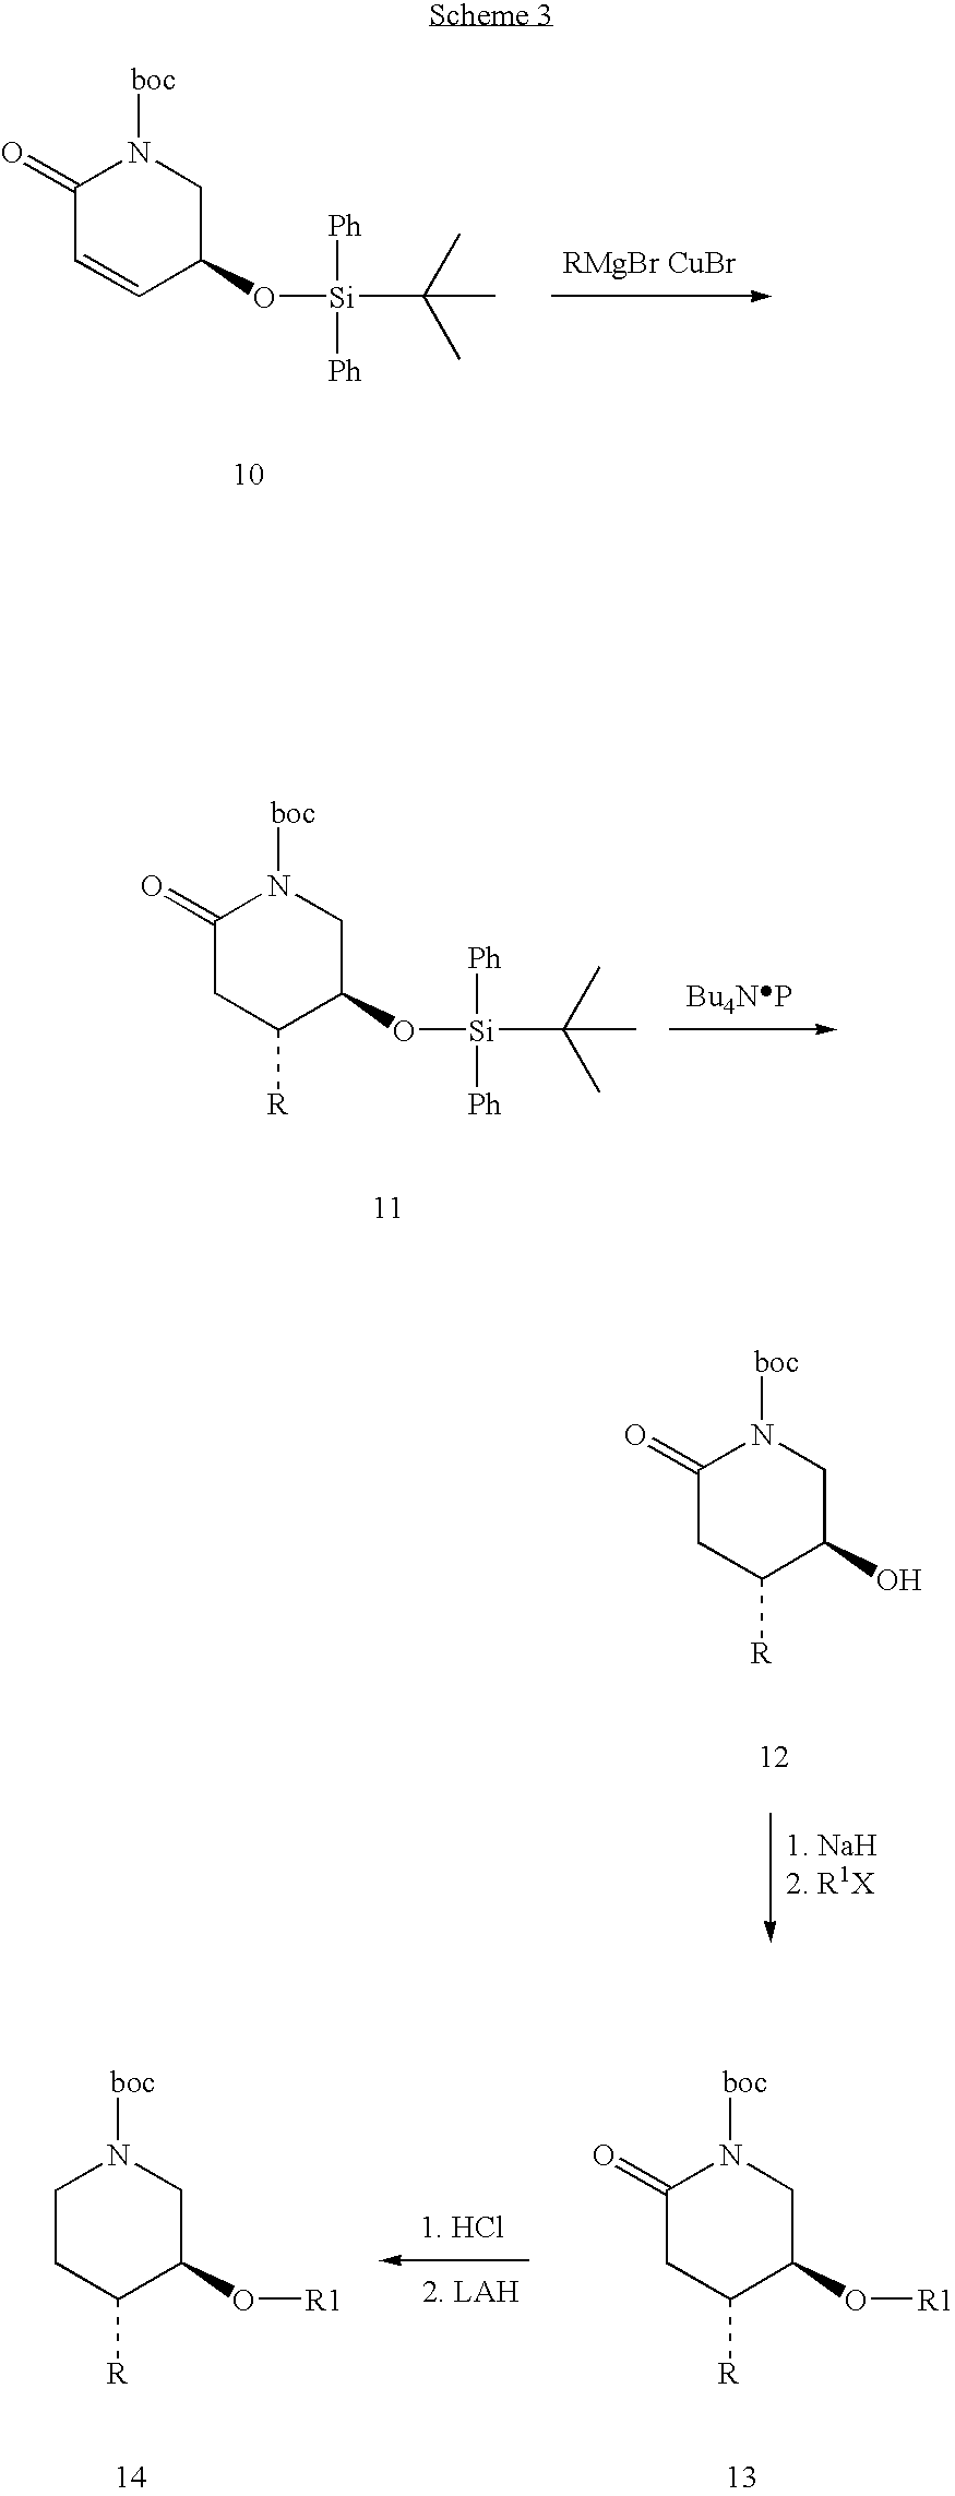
C1(=O)CC([R])C(O[R1])CN1[boc].C1CC([R])C(O[R1])CN1[boc].C1(=O)C=CC(O[Si]([Ph])([Ph])C(C)(C)C)CN1[boc].C1(=O)CC([R])C(O[Si]([Ph])([Ph])C(C)(C)C)CN1[boc].C1(=O)CC([R])C(O)CN1[boc]
